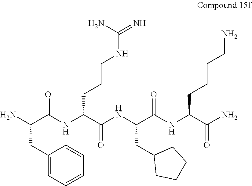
C1(CC(N)C(NC(C(NC(C(NC(C(N)=O)CCCCN)=O)CC2CCCC2)=O)CCCNC(=N)N)=O)=CC=CC=C1
